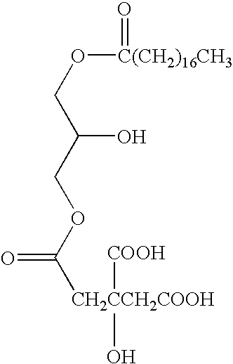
[C(CH2)16CH3](OCC(O)COC([CH2CCH2COOH]([COOH])O)=O)=O
